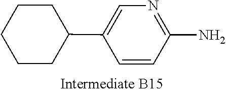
C1(N)=NC=C(C2CCCCC2)C=C1
